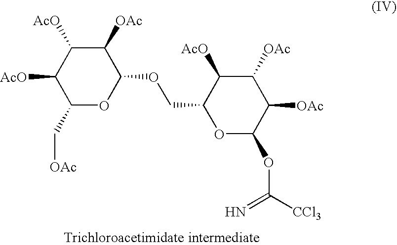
C1(C[OAc])OC(OCC2C([AcO])C([OAc])C([OAc])C(OC([CCl3])=N)O2)C([OAc])C([AcO])C1[AcO]
